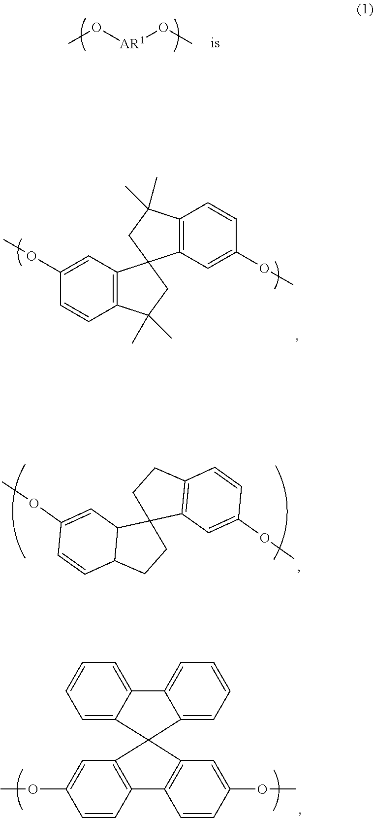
O([AR1]OC)C.C12=C(C=C(OC)C=C1)C1(CC2(C)C)C2=C(C(C)(C)C1)C=CC(OC)=C2.C12=C(C=C(OC)C=C1)C1(CC2)C2C(CC1)C=CC(OC)=C2.C1=CC2=C(C=C1OC)C1(C3=C2C=CC(OC)=C3)C2=CC=CC=C2C2=CC=CC=C21
